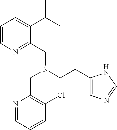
C(CC1=CN=CN1)N(CC1=NC=CC=C1C(C)C)CC1=C(Cl)C=CC=N1
